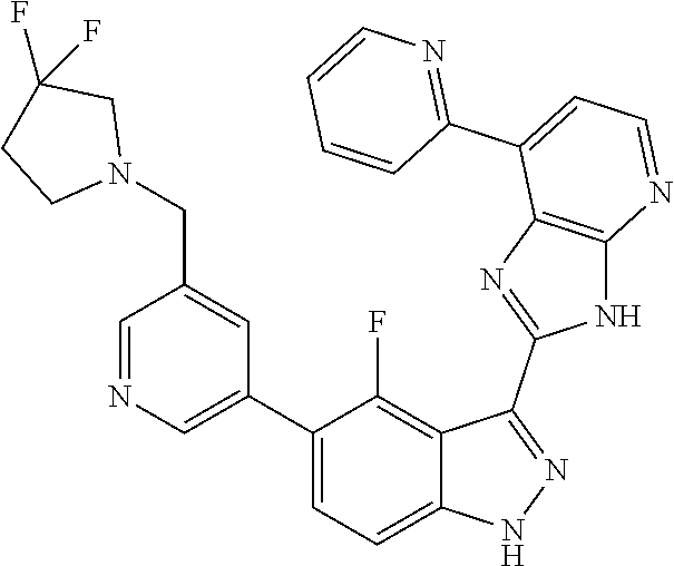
C1=NC=C(C2=CC=C3C(=C2F)C(C2=NC4=C(N2)N=CC=C4C2=NC=CC=C2)=NN3)C=C1CN1CC(F)(F)CC1
